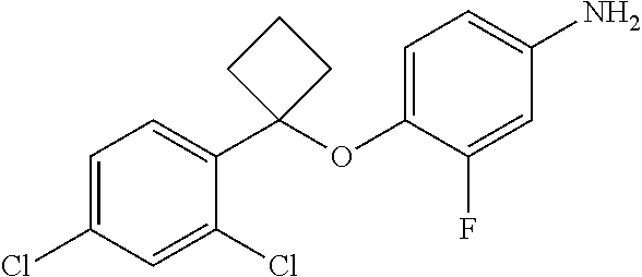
C1=C(Cl)C=C(Cl)C(C2(OC3=CC=C(N)C=C3F)CCC2)=C1
